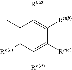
C1(C)=C([Rn(e)])C([Rn(d)])=C([Rn(c)])C([Rn(b)])=C1[Rn(a)]
